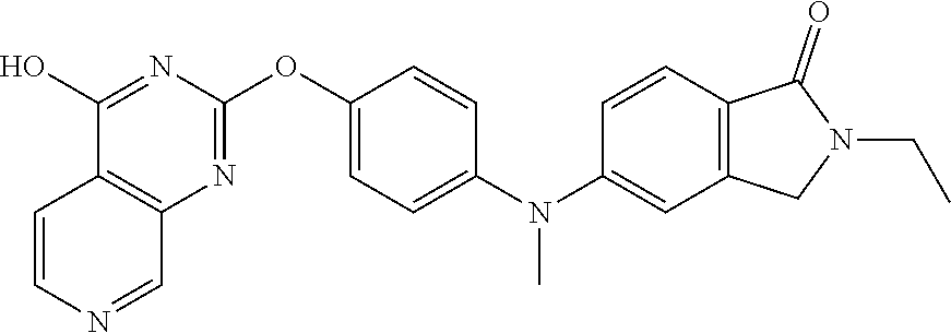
C12=C(N=C(OC3=CC=C(N(C4=CC5=C(C=C4)C(=O)N(CC)C5)C)C=C3)N=C1O)C=NC=C2
